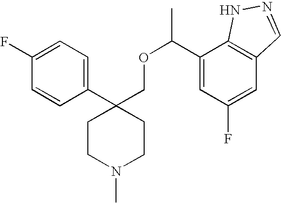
C1(C2(COC(C)C3=CC(F)=CC4=C3NN=C4)CCN(C)CC2)=CC=C(F)C=C1
